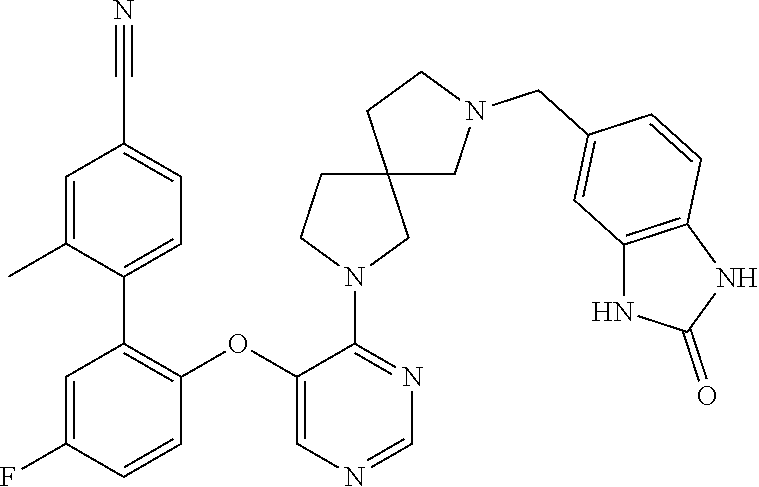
C1=C(F)C=CC(OC2=CN=CN=C2N2CC3(CC2)CN(CC2=CC4=C(C=C2)NC(=O)N4)CC3)=C1C1=CC=C(C#N)C=C1C
